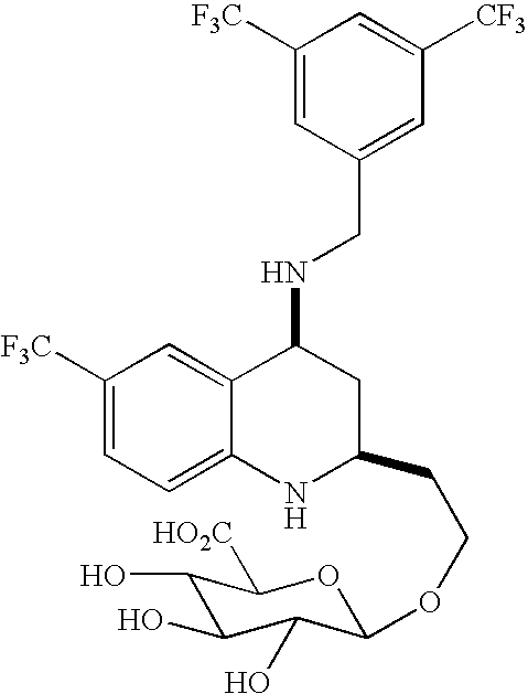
O1C(OCCC2CC(NCC3=CC([CF3])=CC([F3C])=C3)C3=CC([F3C])=CC=C3N2)C(O)C(O)C(O)C1[HO2C]
